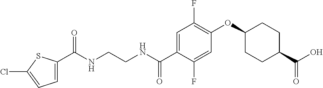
C(NCCNC(C1=CC(F)=C(OC2CCC(C(O)=O)CC2)C=C1F)=O)(=O)C1=CC=C(Cl)S1
